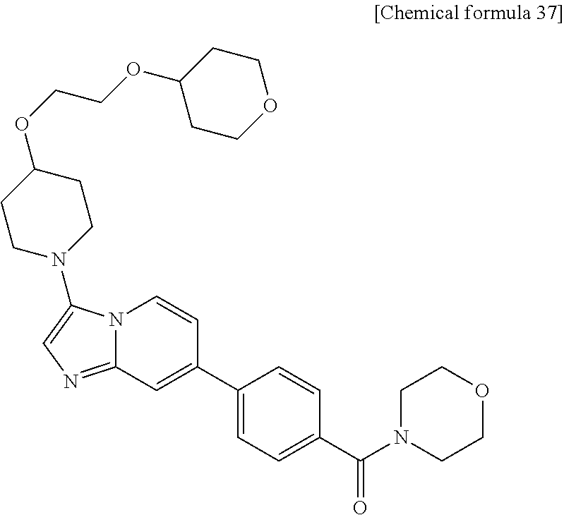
N12C(=NC=C1N1CCC(OCCOC3CCOCC3)CC1)C=C(C1=CC=C(C(N3CCOCC3)=O)C=C1)C=C2
